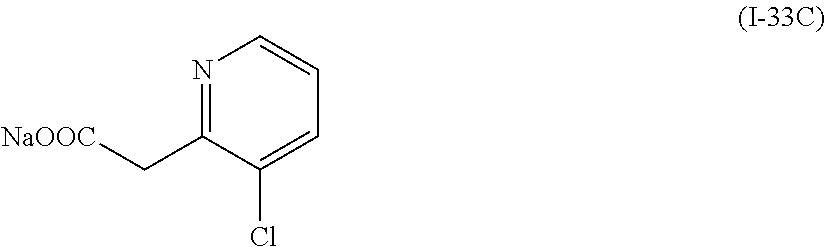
N1=C(C[NaOOC])C(Cl)=CC=C1
